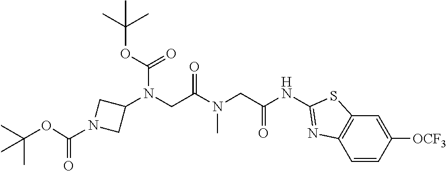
C1=CC([OCF3])=CC2=C1N=C(NC(CN(C)C(CN(C1CN(C(OC(C)(C)C)=O)C1)C(OC(C)(C)C)=O)=O)=O)S2
